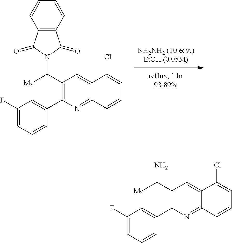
C12=NC(C3=CC(F)=CC=C3)=C(C(N3C(=O)C4=C(C3=O)C=CC=C4)[Me])C=C1C(Cl)=CC=C2.C12=NC(C3=CC(F)=CC=C3)=C(C(N)[Me])C=C1C(Cl)=CC=C2
